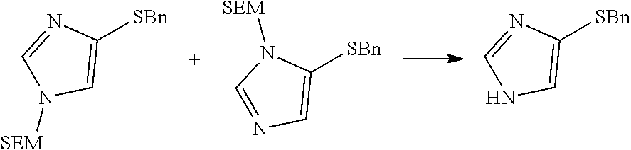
C1([SBn])=CN([SEM])C=N1.C1([SBn])=CN=CN1[SEM].C1([SBn])=CNC=N1
